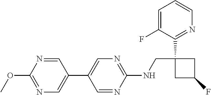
C1(C2=CN=C(NCC3(C4=NC=CC=C4F)CC(F)C3)N=C2)=CN=C(OC)N=C1
